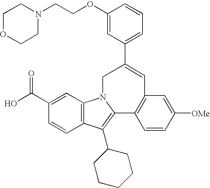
C1(C(O)=O)=CC2=C(C=C1)C(C1CCCCC1)=C1N2CC(C2=CC=CC(OCCN3CCOCC3)=C2)=CC2=C1C=CC([OMe])=C2
